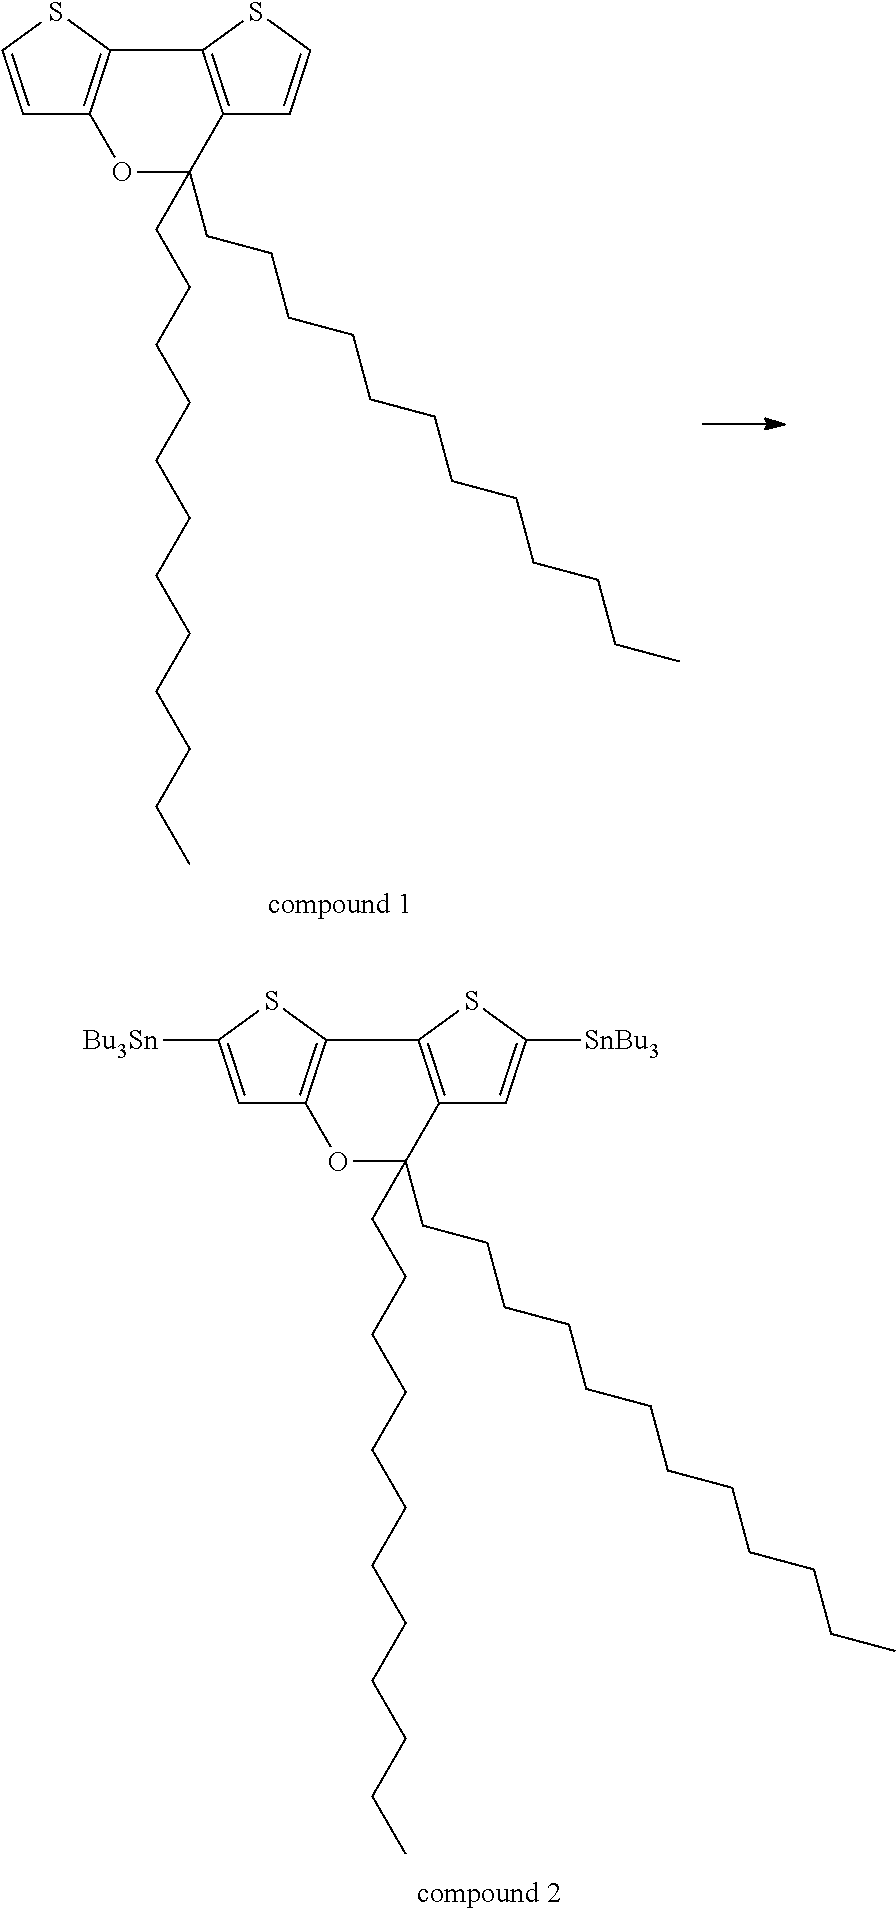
O1C(CCCCCCCCCCCC)(CCCCCCCCCCCC)C2=C(SC([SnBu3])=C2)C2=C1C=C([Bu3Sn])S2.O1C(CCCCCCCCCCCC)(CCCCCCCCCCCC)C2=C(SC=C2)C2=C1C=CS2
